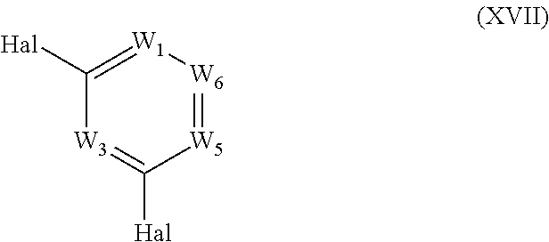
[W5]1=[W6][W1]=C([Hal])[W3]=C1[Hal]
